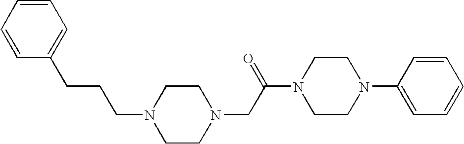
C1=CC=CC(CCCN2CCN(CC(N3CCN(C4=CC=CC=C4)CC3)=O)CC2)=C1
